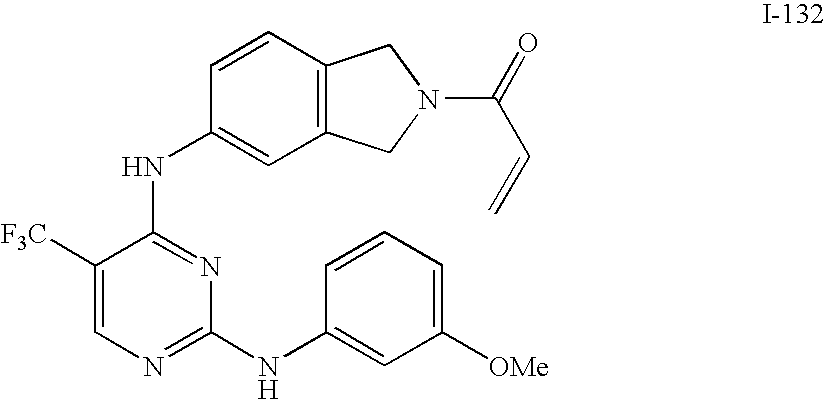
C1(NC2=CC([OMe])=CC=C2)=NC=C([F3C])C(NC2=CC3=C(C=C2)CN(C(C=C)=O)C3)=N1
